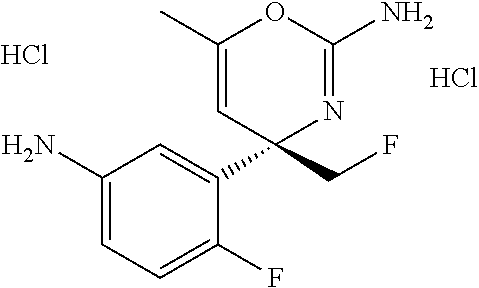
NC1=CC=C(F)C(C2(CF)N=C(N)OC(C)=C2)=C1.Cl.Cl
